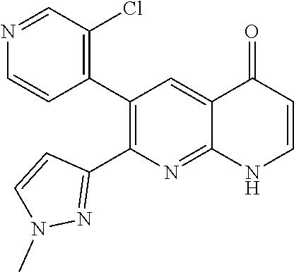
N1=CC(Cl)=C(C2=C(C3=NN(C)C=C3)N=C3C(=C2)C(=O)C=CN3)C=C1
